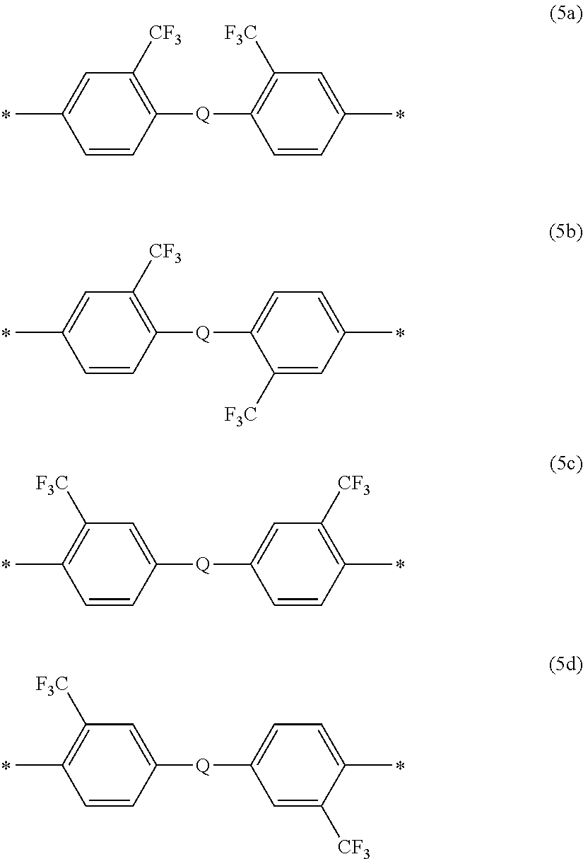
C1=C(C)C=CC([Q]C2=C([F3C])C=C(C)C=C2)=C1[CF3].C1=C(C)C=CC([Q]C2=CC=C(C)C=C2[F3C])=C1[CF3].C1([F3C])=C(C)C=CC([Q]C2=CC([CF3])=C(C)C=C2)=C1.C1([F3C])=C(C)C=CC([Q]C2=CC=C(C)C([CF3])=C2)=C1
